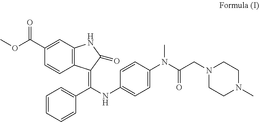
C12=C(C=C(C(OC)=O)C=C1)NC(=O)C2=C(NC1=CC=C(N(C(CN2CCN(C)CC2)=O)C)C=C1)C1=CC=CC=C1
